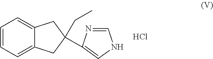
C1=CC=C2C(=C1)CC(C1=CNC=N1)(CC)C2.Cl
